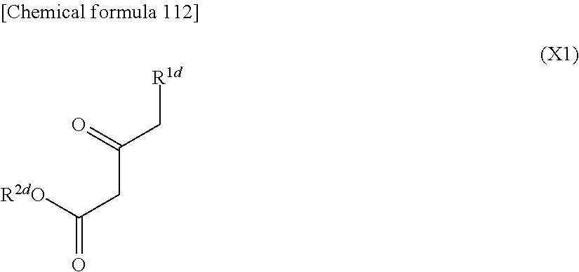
C(=O)(CC(=O)C[R1d])[R2dO]
